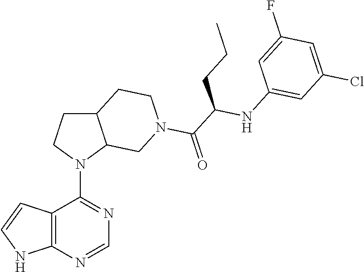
N1(C2=NC=NC3=C2C=CN3)C2C(CC1)CCN(C(=O)C(NC1=CC(Cl)=CC(F)=C1)CCC)C2
